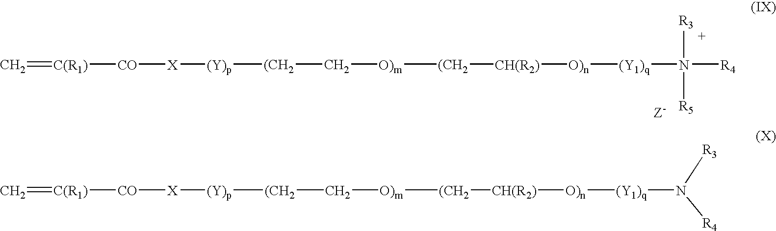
C=[C(R1)][CO][X][(Y)p][(CH2]C[O)m][(CH2][CH(R2)][O)n][(Y1)q]N([R4])[R3].C=[C(R1)][CO][X][(Y)p][(CH2]C[O)m][(CH2][CH(R2)][O)n][(Y1)q]N([R4])([R3])[R5]
